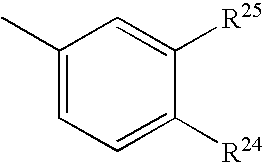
C1(C)=CC=C([R24])C([R25])=C1
